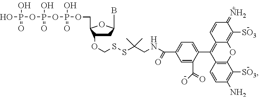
C1C(OCSSC(CNC(C2=CC=C(C3=C4C(=C([SO3])C(=N)C=C4)OC4=C3C=CC(N)=C4[SO3])C(C(=O)O)=C2)=O)(C)C)C(COP(OP(OP(O)(O)=O)(O)=O)(O)=O)OC1B
